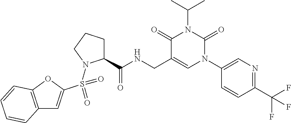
C12=C(OC(S(=O)(N3C(C(NCC4=CN(C5=CN=C(C(F)(F)F)C=C5)C(=O)N(C(C)C)C4=O)=O)CCC3)=O)=C1)C=CC=C2
